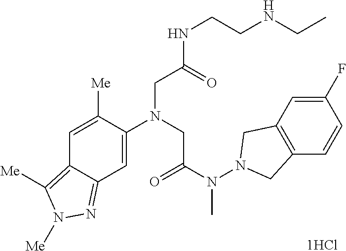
C1=C([Me])C(N(CC(N(N2CC3=C(C2)C=C(F)C=C3)C)=O)CC(NCCNCC)=O)=CC2=NN([Me])C([Me])=C12
